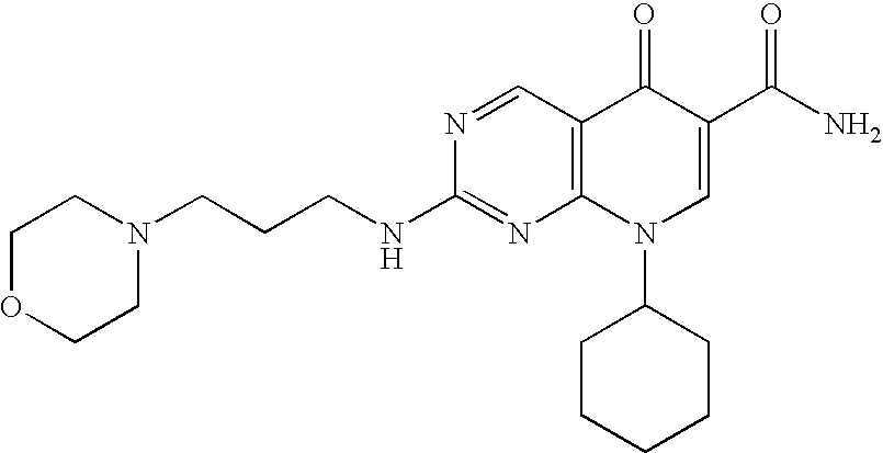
N1=CC2=C(N=C1NCCCN1CCOCC1)N(C1CCCCC1)C=C(C(N)=O)C2=O
